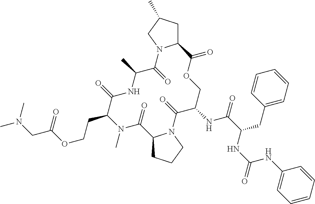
CN1C(CCOC(CN(C)C)=O)C(=O)NC(C)C(=O)N2C(CC(C)C2)C(=O)OCC(NC(=O)C(CC2=CC=CC=C2)NC(NC2=CC=CC=C2)=O)C(=O)N2C(C1=O)CCC2
